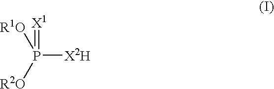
P([X2H])([R2O])([R1O])=[X1]
